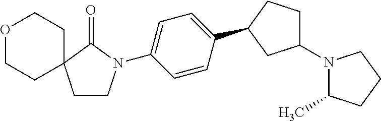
C1CN(C2=CC=C(C3CCC(N4C(C)CCC4)C3)C=C2)C(=O)C12CCOCC2
